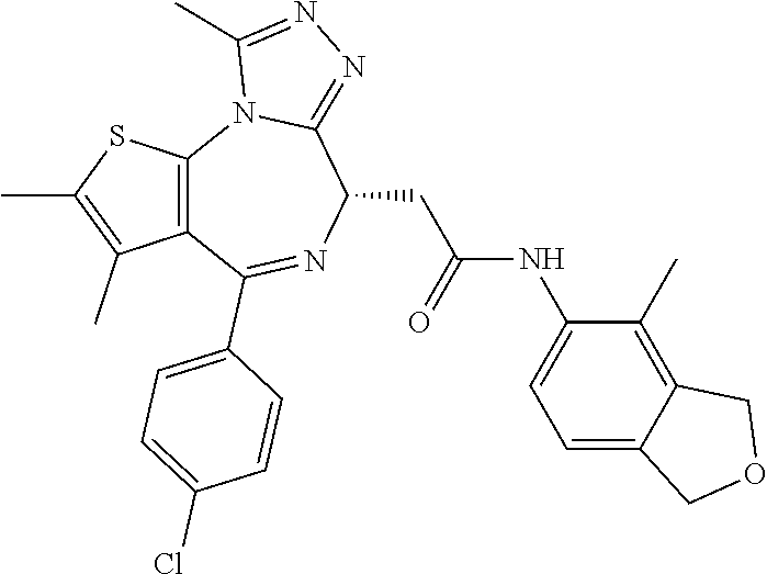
C12=C(C(C3=CC=C(Cl)C=C3)=NC(CC(NC3=CC=C4C(=C3C)COC4)=O)C3=NN=C(C)N13)C(C)=C(C)S2
